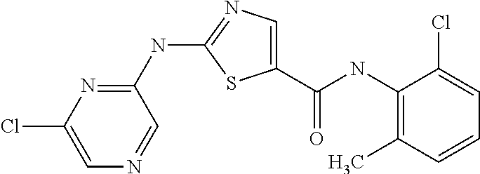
N(C1=NC=C(C(NC2=C(C)C=CC=C2Cl)=O)S1)C1=NC(Cl)=CN=C1
